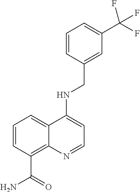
C1=C(CNC2=CC=NC3=C(C(=O)N)C=CC=C23)C=CC=C1C(F)(F)F
